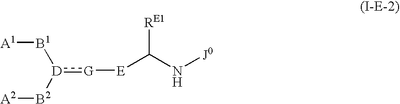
[A1][B1][D]([B2][A2]):[G][E]C(N[J0])[RE1]
